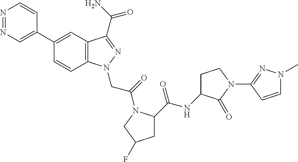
N1=NC=C(C2=CC3=C(C=C2)N(CC(=O)N2C(C(NC4CCN(C5=NN(C)C=C5)C4=O)=O)CC(F)C2)N=C3C(N)=O)C=C1
